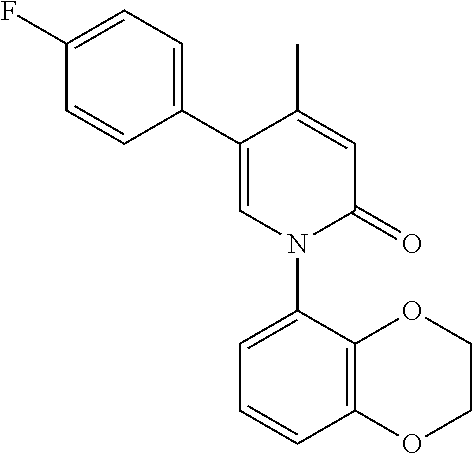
C1=C(C)C(C2=CC=C(F)C=C2)=CN(C2=CC=CC3=C2OCCO3)C1=O
